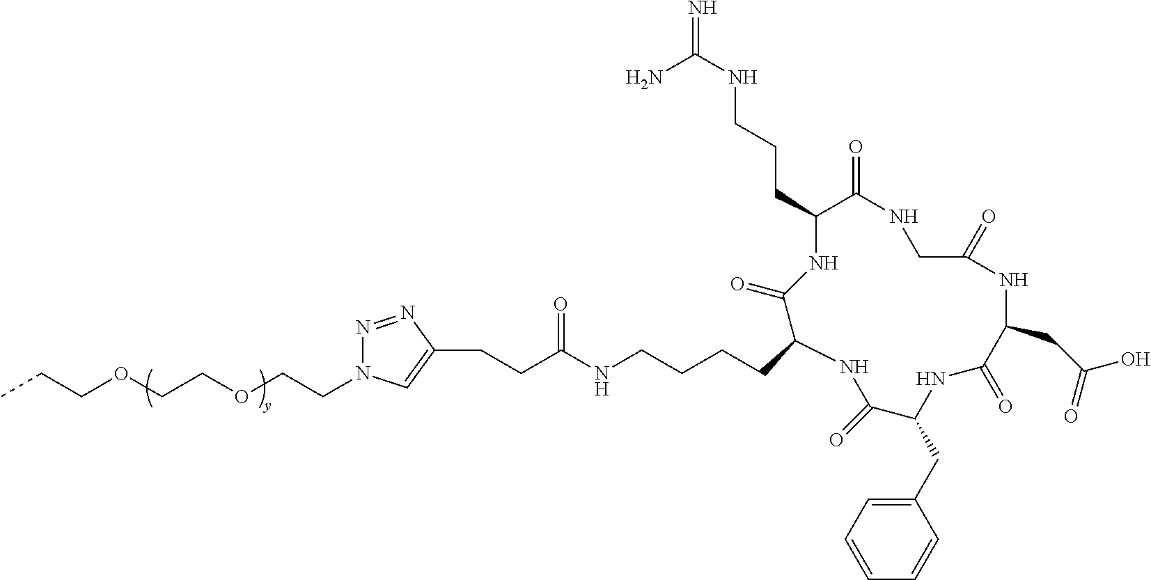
C(CC(NCCCCC1C(=O)NC(CCCNC(=N)N)C(=O)NCC(=O)NC(CC(O)=O)C(=O)NC(CC2=CC=CC=C2)C(=O)N1)=O)C1=CN(CCOCCOCCC)N=N1
